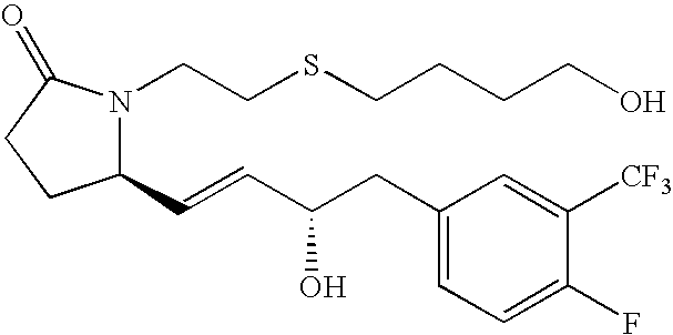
N1(CCSCCCCO)C(C=CC(CC2=CC=C(F)C([CF3])=C2)O)CCC1=O
